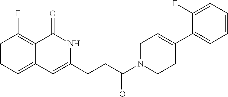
C1=CC=C2C(=C1F)C(=O)NC(CCC(N1CCC(C3=CC=CC=C3F)=CC1)=O)=C2
